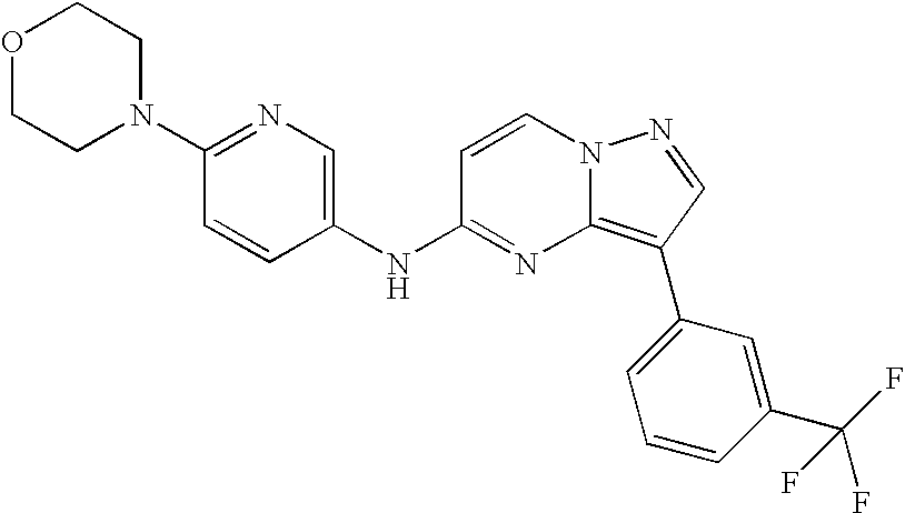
O1CCN(C2=NC=C(NC3=NC4=C(C5=CC=CC(C(F)(F)F)=C5)C=NN4C=C3)C=C2)CC1
